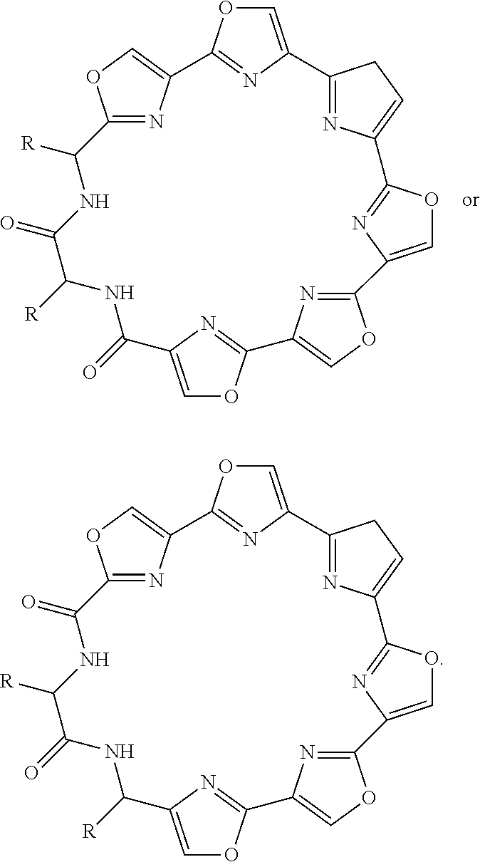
C1=C2N=C(O1)C1=COC(=N1)C([R])NC(=O)C([R])NC(=O)C1=COC(=N1)C1=COC(=N1)C1=COC(=N1)C1=CCC2=N1.C1=C2N=C(O1)C1=COC(=N1)C(=O)NC([R])C(=O)NC([R])C1=COC(=N1)C1=COC(=N1)C1=COC(=N1)C1=CCC2=N1
